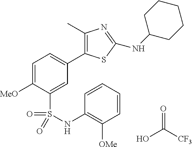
C1=C([MeO])C(S(=O)(=O)NC2=C([OMe])C=CC=C2)=CC(C2=C(C)N=C(NC3CCCCC3)S2)=C1.OC([CF3])=O
